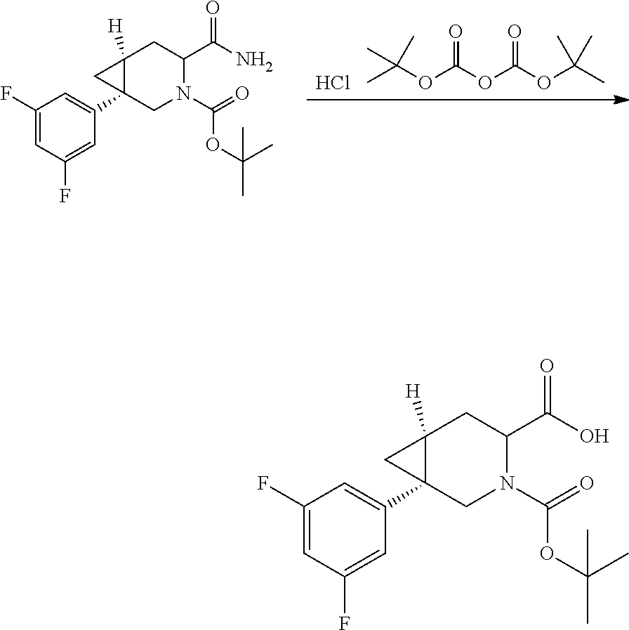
CC(OC(OC(OC(C)(C)C)=O)=O)(C)C.Cl.C1(F)=CC(F)=CC(C23C([H])(C2)CC(C(N)=O)N(C(OC(C)(C)C)=O)C3)=C1.C1(F)=CC(F)=CC(C23C([H])(C2)CC(C(O)=O)N(C(OC(C)(C)C)=O)C3)=C1
